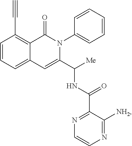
C1=CC=C2C(=C1C#C)C(=O)N(C1=CC=CC=C1)C(C([Me])NC(=O)C1=NC=CN=C1[NH2])=C2
